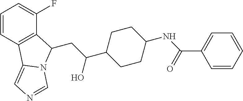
C1=CC2=C(C(F)=C1)C(CC(C1CCC(NC(C3=CC=CC=C3)=O)CC1)O)N1C2=CN=C1
